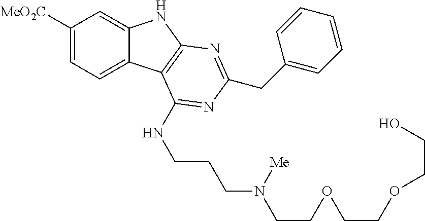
C1([MeO2C])=CC=C2C(=C1)NC1=C2C(NCCCN(CCOCCOCCO)[Me])=NC(CC2=CC=CC=C2)=N1
